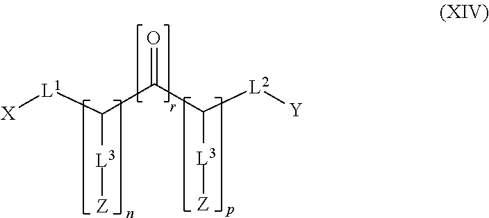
C([L3][Z])(C(C([L3][Z])[L2][Y])=O)[L1][X]
